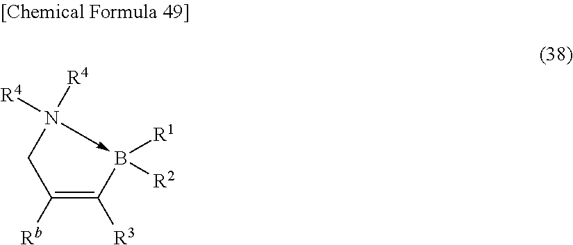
N1([R4])([R4])->B([R2])([R1])C([R3])=C([Rb])C1
